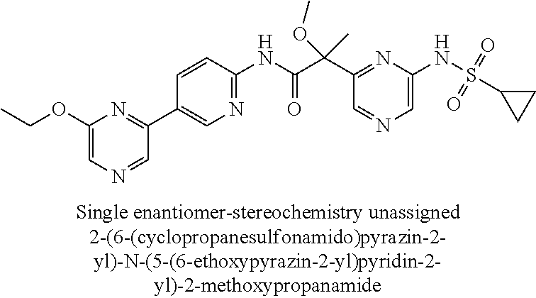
C1=C(NS(=O)(=O)C2CC2)N=C(C(C(NC2=NC=C(C3=NC(OCC)=CN=C3)C=C2)=O)(OC)C)C=N1
